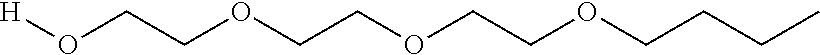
[H]OCCOCCOCCOCCCC
